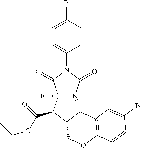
C1(Br)=CC=C(N2C(=O)N3C(C)(C2=O)C(C(OCC)=O)C2C3C3=C(OC2)C=CC(Br)=C3)C=C1
